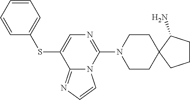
C1=CC=CC(SC2=CN=C(N3CCC4(CC3)CCCC4N)N3C2=NC=C3)=C1
